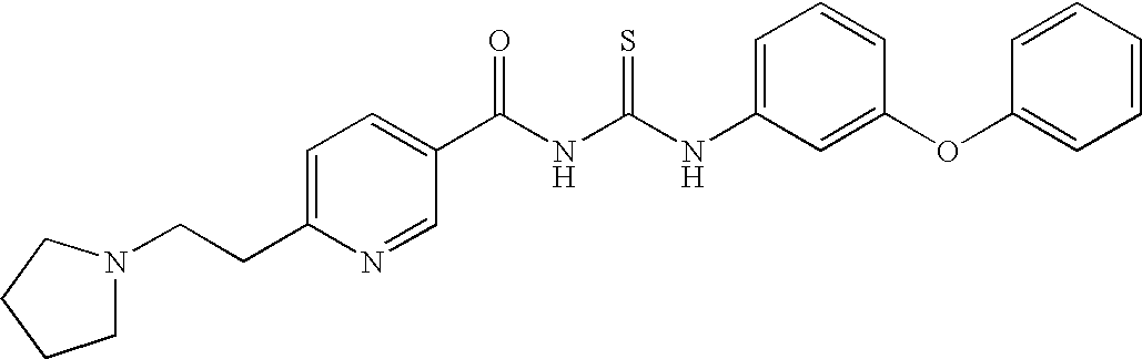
C1(C(NC(NC2=CC=CC(OC3=CC=CC=C3)=C2)=S)=O)=CC=C(CCN2CCCC2)N=C1
